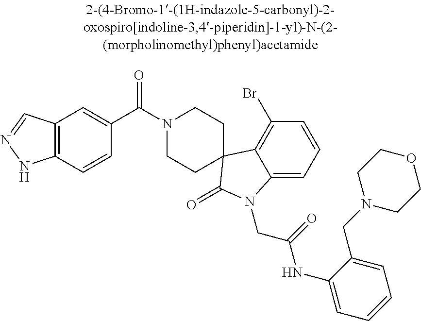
N1(C(C2=CC3=C(C=C2)NN=C3)=O)CCC2(CC1)C1=C(Br)C=CC=C1N(CC(=O)NC1=CC=CC=C1CN1CCOCC1)C2=O
